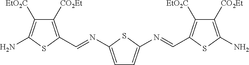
C1=C(N=CC2=C([CO2Et])C([EtO2C])=C(N)S2)SC(N=CC2=C([EtO2C])C([CO2Et])=C(N)S2)=C1
